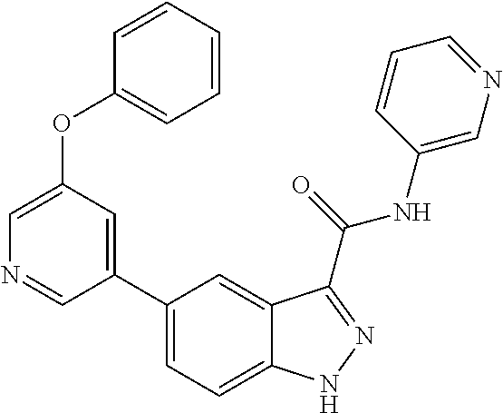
C1(OC2=CC=CC=C2)=CN=CC(C2=CC=C3C(=C2)C(C(NC2=CN=CC=C2)=O)=NN3)=C1
